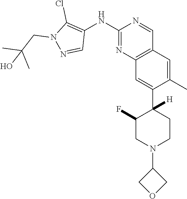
C12=C(C=C(C)C(C3([H])CCN(C4COC4)CC3F)=C1)C=NC(NC1=C(Cl)N(CC(C)(C)O)N=C1)=N2
